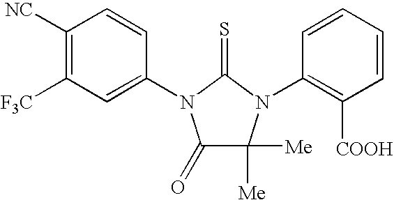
C1([NC])=C([F3C])C=C(N2C(=O)C([Me])([Me])N(C3=C([COOH])C=CC=C3)C2=S)C=C1
